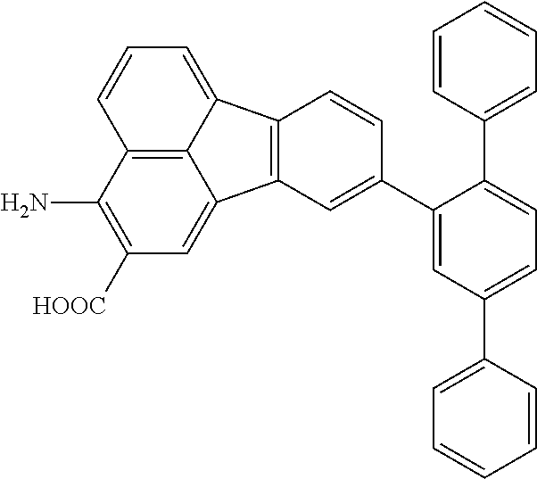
C12=C3C(=CC([HOOC])=C1N)C1=C(C3=CC=C2)C=CC(C2=CC(C3=CC=CC=C3)=CC=C2C2=CC=CC=C2)=C1
